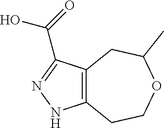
C12=C(C(C(=O)O)=NN1)CC(C)OCC2
